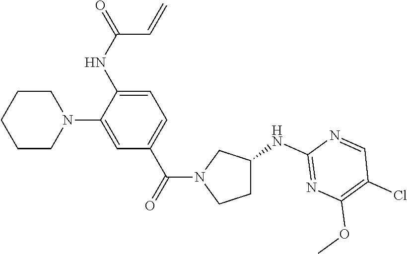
C1=C(N2CCCCC2)C(NC(=O)C=C)=CC=C1C(=O)N1CCC(NC2=NC(OC)=C(Cl)C=N2)C1
